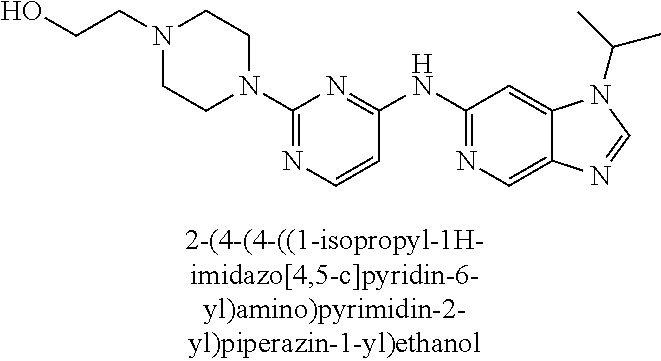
C1=CC(NC2=NC=C3C(=C2)N(C(C)C)C=N3)=NC(N2CCN(CCO)CC2)=N1
